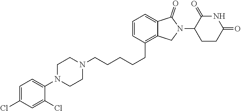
C(CCCCC1=C2C(=CC=C1)C(=O)N(C1CCC(=O)NC1=O)C2)N1CCN(C2=CC=C(Cl)C=C2Cl)CC1
